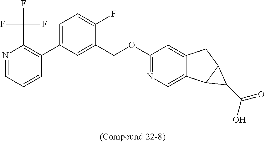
C1=CC=NC(C(F)(F)F)=C1C1=CC=C(F)C(COC2=NC=C3C(=C2)CC2C3C2C(=O)O)=C1
